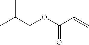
CC(COC(C=C)=O)C
